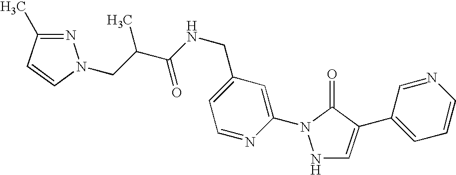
N1C=C(C2=CC=CN=C2)C(=O)N1C1=CC(CNC(C(CN2N=C(C)C=C2)C)=O)=CC=N1
